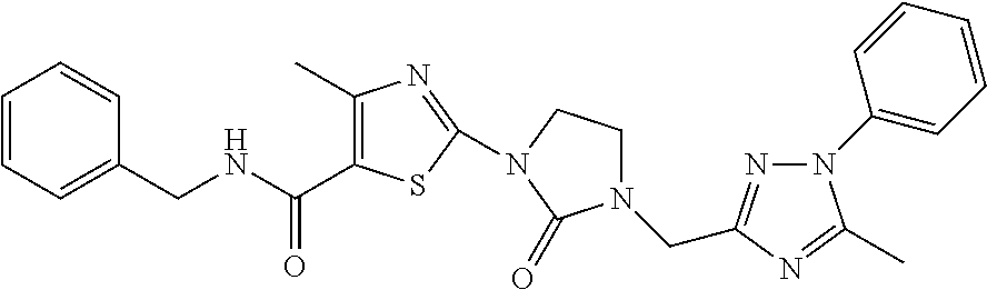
C(NCC1=CC=CC=C1)(=O)C1=C(C)N=C(N2CCN(CC3=NN(C4=CC=CC=C4)C(C)=N3)C2=O)S1
